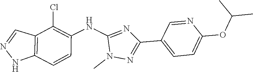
N1=CC2=C(N1)C=CC(NC1=NC(C3=CC=C(OC(C)C)N=C3)=NN1C)=C2Cl
